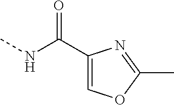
C1(C(=O)NC)=COC(C)=N1
